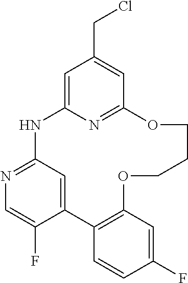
C12=CC(=NC=C1F)NC1=CC(CCl)=CC(=N1)OCCCOC1=C2C=CC(F)=C1
